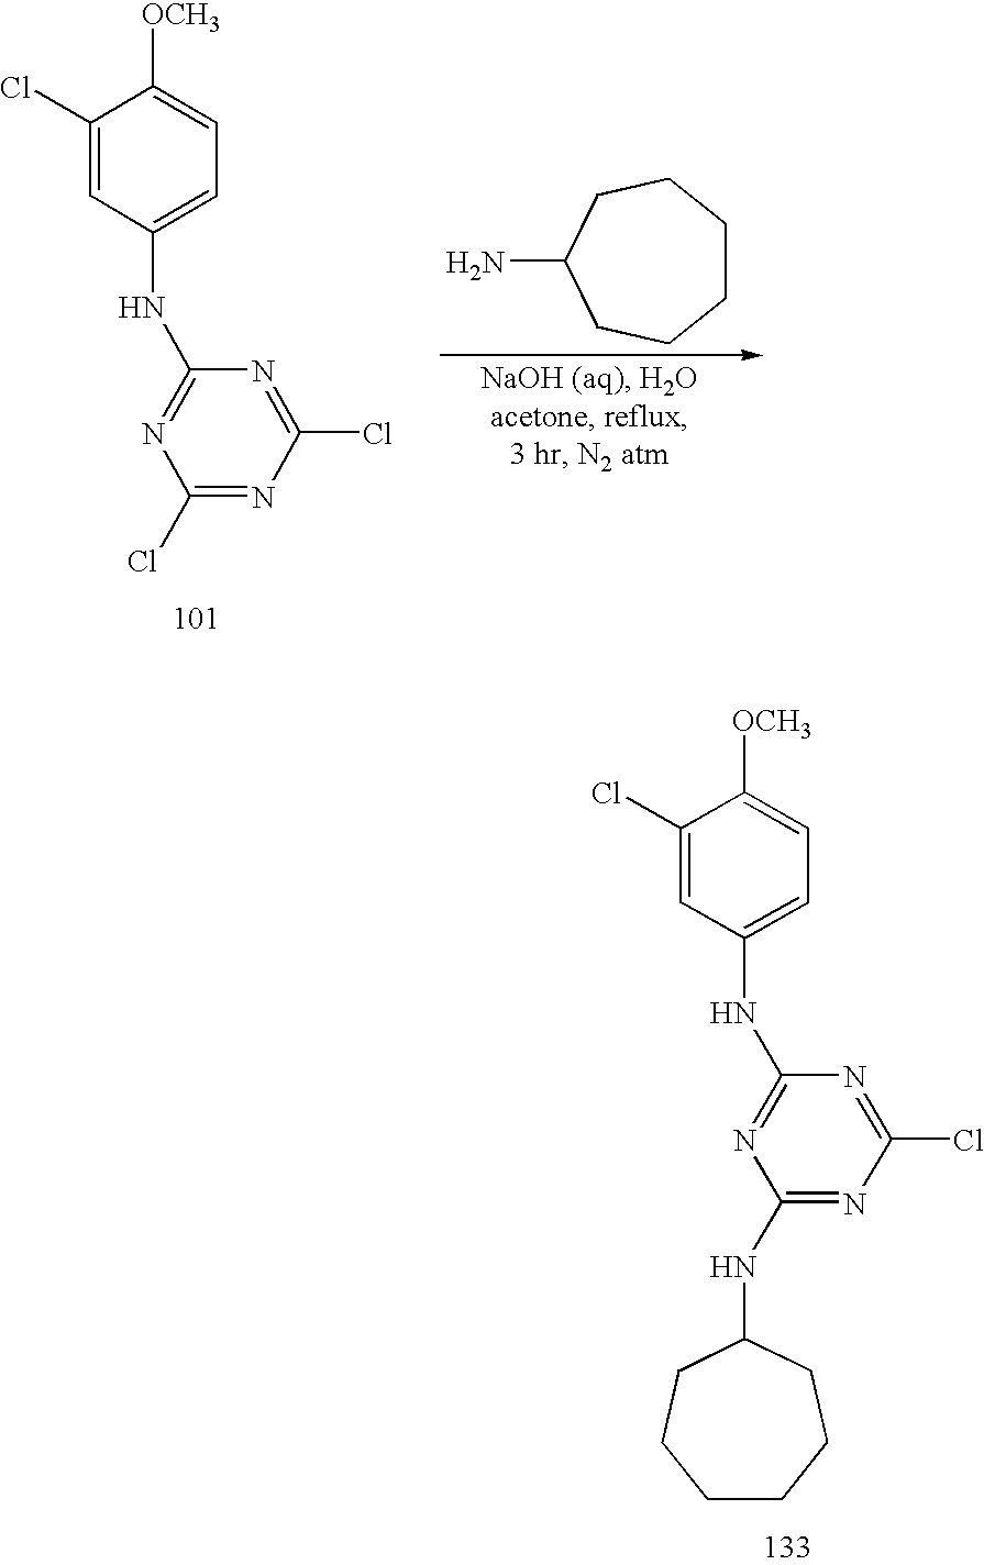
C1(NC2CCCCCC2)=NC(Cl)=NC(NC2=CC=C([OCH3])C(Cl)=C2)=N1.C1(Cl)=NC(Cl)=NC(NC2=CC=C([OCH3])C(Cl)=C2)=N1.C1(N)CCCCCC1
